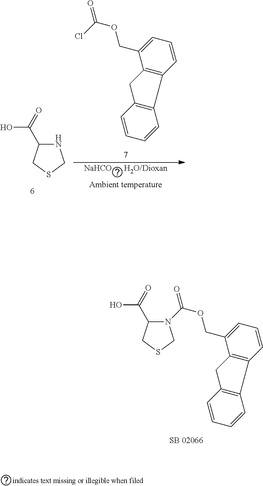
N1C(C(=O)O)CSC1.C1=CC2=C(C(COC(=O)Cl)=C1)CC1=C2C=CC=C1.[NaHCO].[H2O/Dioxan].[Ambient temperature].C1(C(=O)O)CSCN1C(OCC1=CC=CC2=C1CC1=C2C=CC=C1)=O
